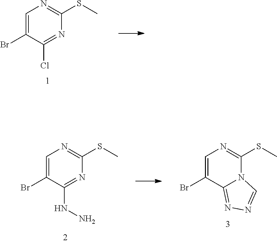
C1=C(Br)C(Cl)=NC(SC)=N1.C1=C(Br)C(NN)=NC(SC)=N1.C1=C(Br)C2=NN=CN2C(SC)=N1
